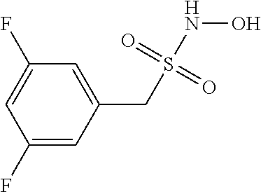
C1(F)=CC(CS(NO)(=O)=O)=CC(F)=C1
